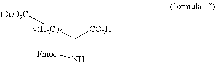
[CO2H]C(N[Fmoc])[v(H2C)][tBuO2C]
